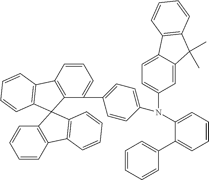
C1=CC2=C(C(C3=CC=C(N(C4=CC=CC=C4C4=CC=CC=C4)C4=CC=C5C(=C4)C(C)(C)C4=C5C=CC=C4)C=C3)=C1)C1(C3=C2C=CC=C3)C2=C(C3=C1C=CC=C3)C=CC=C2
